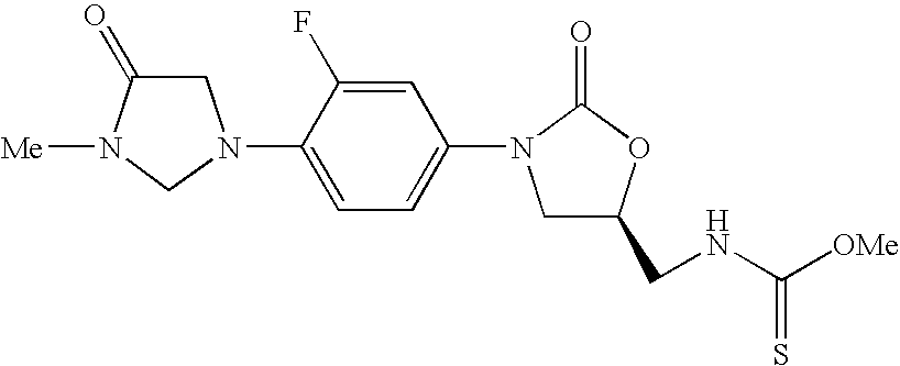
C1C(=O)N([Me])CN1C1=CC=C(N2CC(CNC([OMe])=S)OC2=O)C=C1F
